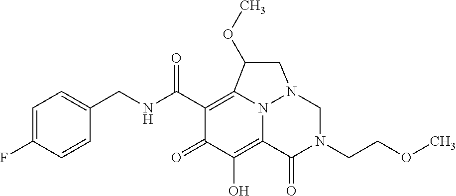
C1=C(F)C=CC(CNC(C2=C3N4C(=C(O)C2=O)C(=O)N(CCOC)CN4CC3OC)=O)=C1
